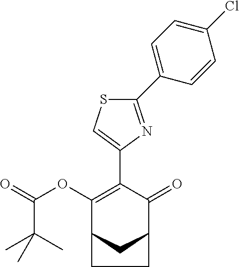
C1(C2=CC=C(Cl)C=C2)=NC(C2=C(OC(=O)C(C)(C)C)C3CC(C2=O)CC3)=CS1
